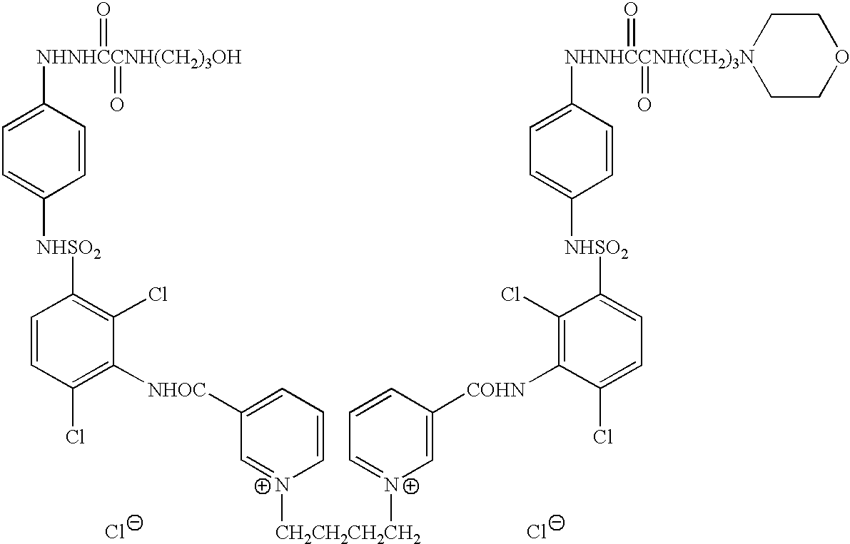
[Cl-].[Cl-].[NHNHCCNH(CH2)3OH](C1=CC=C([NHSO2]C2=C(Cl)C([NHOC]C3=CC=C[N+]([CH2CH2CH2CH2][N+]4=CC=CC([COHN]C5=C(Cl)C([NHSO2]C6=CC=C([NHNHCCNH(CH2)3N]7(=O)(=O)CCOCC7)C=C6)=CC=C5Cl)=C4)=C3)=C(Cl)C=C2)C=C1)(=O)=O
